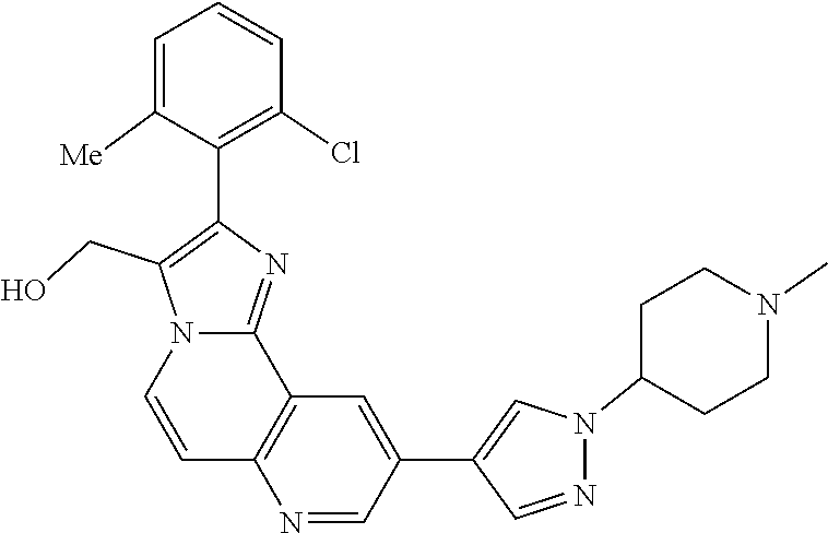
N1(C2CCN(C)CC2)N=CC(C2=CC3=C(C=CN4C(CO)=C(C5=C(Cl)C=CC=C5[Me])N=C34)N=C2)=C1
